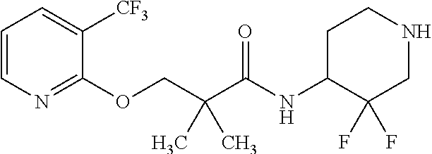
C1=CN=C(OCC(C(=O)NC2C(F)(F)CNCC2)(C)C)C([CF3])=C1
